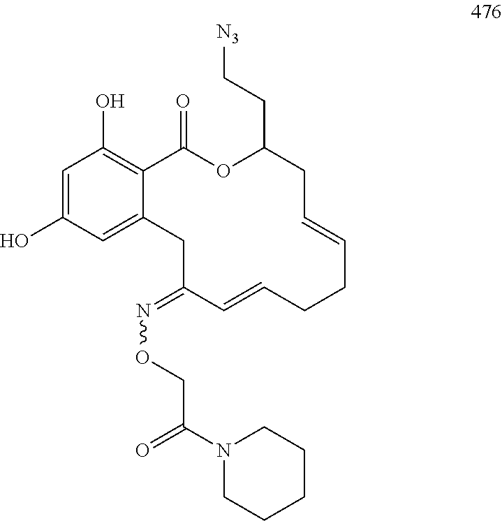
C1=C(O)C=C2C(=C1O)C(=O)OC(CC[N3])CC=CCCC=CC(=NOCC(N1CCCCC1)=O)C2
